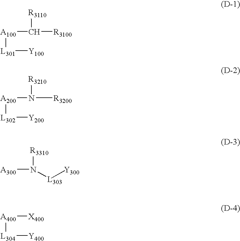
[A100](C([R3100])[R3110])[L301][Y100].[A200](N([R3200])[R3210])[L302][Y200].[A300]N([L303][Y300])[R3310].[A400]([X400])[L304][Y400]
